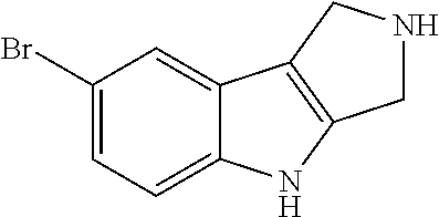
C1(Br)=CC=C2C(=C1)C1=C(N2)CNC1
